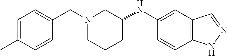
C1=C(C)C=CC(CN2CCCC(NC3=CC4=C(C=C3)NN=C4)C2)=C1
